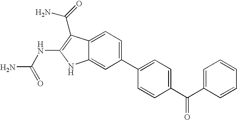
C1(C2=CC=C(C(C3=CC=CC=C3)=O)C=C2)=CC=C2C(=C1)NC(NC(N)=O)=C2C(N)=O
